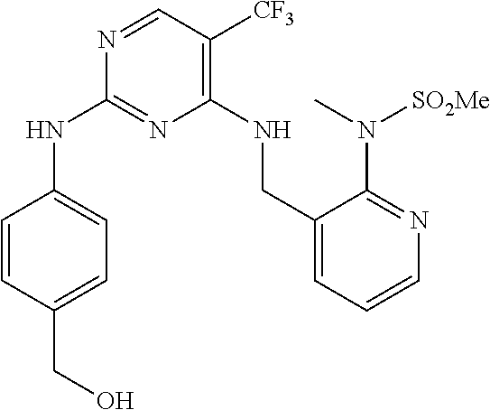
C1=NC(NC2=CC=C(CO)C=C2)=NC(NCC2=CC=CN=C2N(C)[SO2Me])=C1[CF3]
